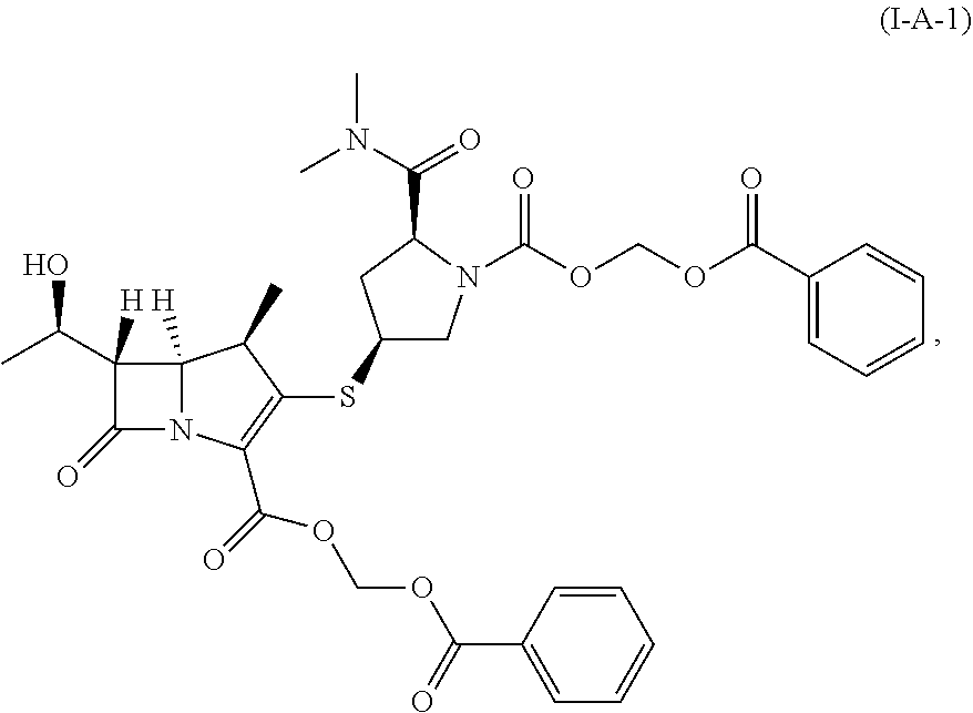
C12([H])N(C(C(=O)OCOC(C3=CC=CC=C3)=O)=C(SC3CN(C(OCOC(C4=CC=CC=C4)=O)=O)C(C(N(C)C)=O)C3)C1C)C(=O)C2(C(C)O)[H]
